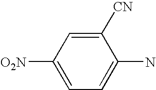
C1([CN])=CC([O2N])=CC=C1N
